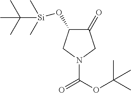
C1(=O)C(O[Si](C(C)(C)C)(C)C)CN(C(OC(C)(C)C)=O)C1
